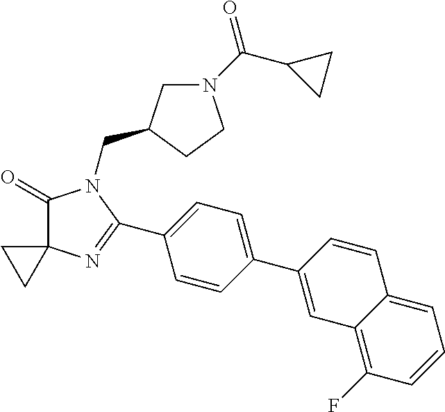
C1(=O)C2(N=C(C3=CC=C(C4=CC5=C(F)C=CC=C5C=C4)C=C3)N1CC1CN(C(C3CC3)=O)CC1)CC2
